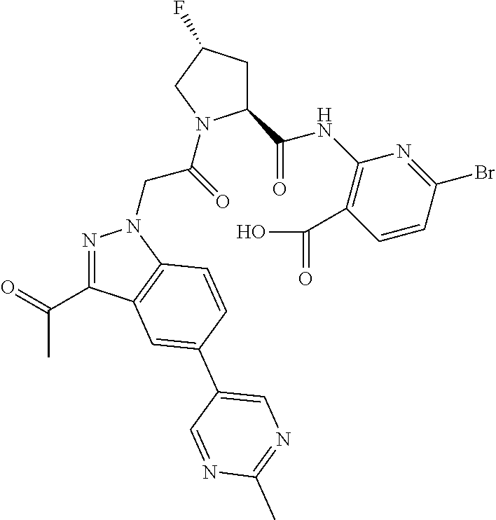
N1=C(C(=O)C)C2=C(N1CC(=O)N1C(C(NC3=C(C(=O)O)C=CC(Br)=N3)=O)CC(F)C1)C=CC(C1=CN=C(C)N=C1)=C2
